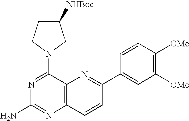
N1=C(N2CCC([NHBoc])C2)C2=C(N=C1N)C=CC(C1=CC([OMe])=C([OMe])C=C1)=N2
